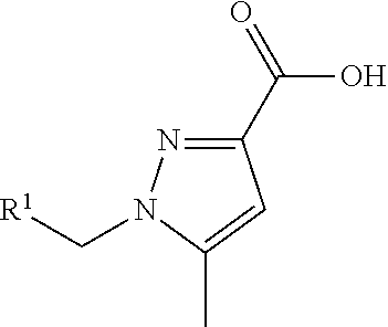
C1(C(=O)O)=NN(C[R1])C(C)=C1
